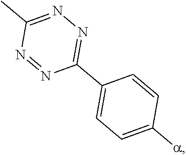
C1(C)=NN=C(C2=CC=C([a])C=C2)N=N1
